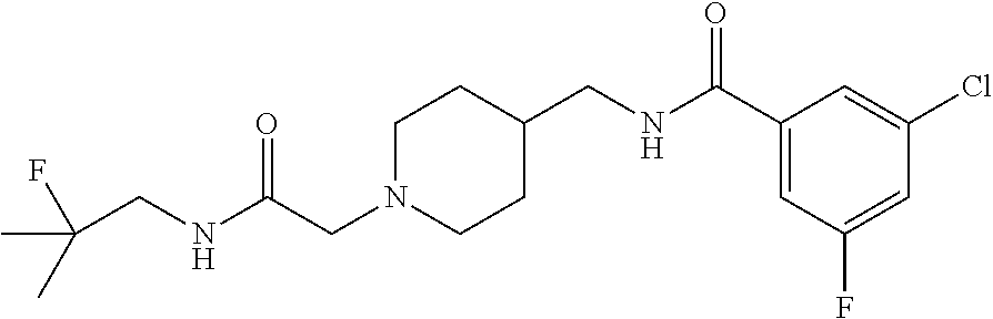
C1N(CC(NCC(F)(C)C)=O)CCC(CNC(C2=CC(F)=CC(Cl)=C2)=O)C1
